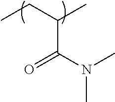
CCC(C)C(N(C)C)=O
